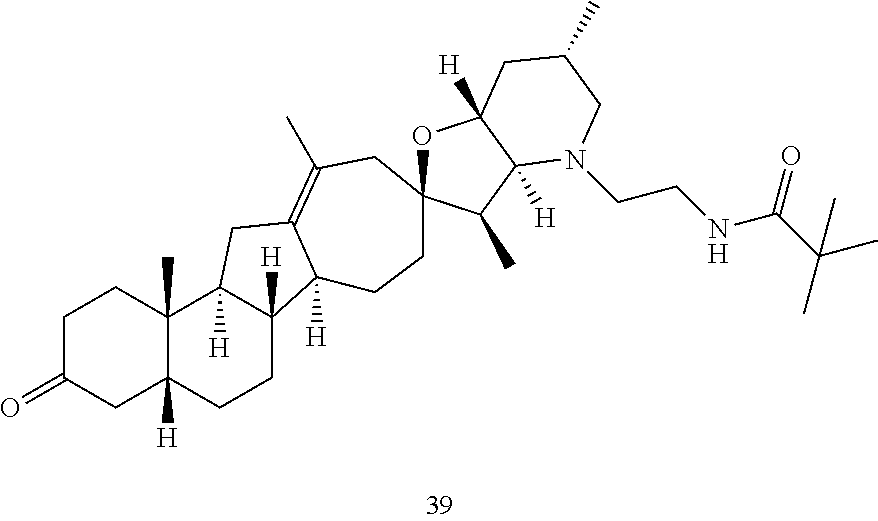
C1C(=O)CC2([H])C(C)(C1)C1([H])C([H])(CC2)C2([H])C(=C(C)CC3(CC2)OC2([H])C([H])(C3C)N(CCNC(C(C)(C)C)=O)CC(C)C2)C1
